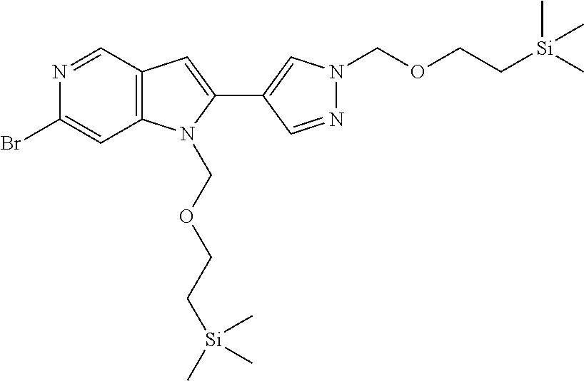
BrC1=CC2=C(C=N1)C=C(C1=CN(COCC[Si](C)(C)C)N=C1)N2COCC[Si](C)(C)C
